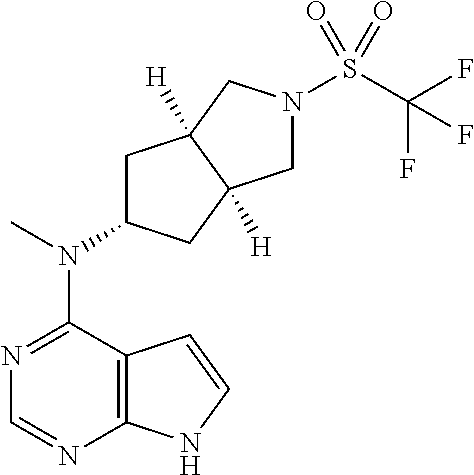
C12=C(N=CN=C1N(C)C1CC3([H])C([H])(C1)CN(S(=O)(=O)C(F)(F)F)C3)NC=C2
